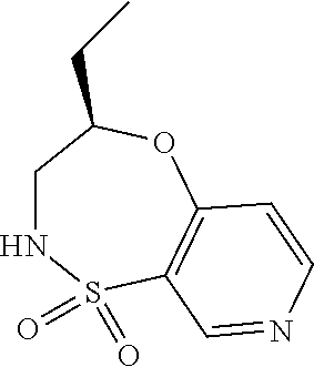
C1NS(=O)(=O)C2=C(OC1CC)C=CN=C2
